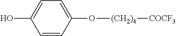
C1=CC(O[(CH2)4][COCF3])=CC=C1O
